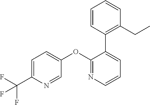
C1=C(C(F)(F)F)N=CC(OC2=NC=CC=C2C2=C(CC)C=CC=C2)=C1
